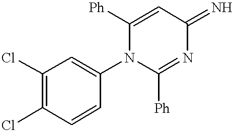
C1([Ph])=CC(=N)N=C([Ph])N1C1=CC(Cl)=C(Cl)C=C1
